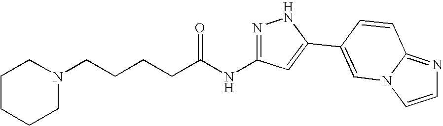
C(CCCC(NC1=NNC(C2=CN3C(=NC=C3)C=C2)=C1)=O)N1CCCCC1
